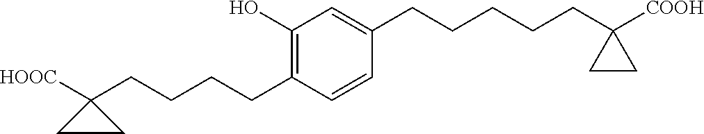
C1(CCCCC2([HOOC])CC2)=C(O)C=C(CCCCCC2([COOH])CC2)C=C1
